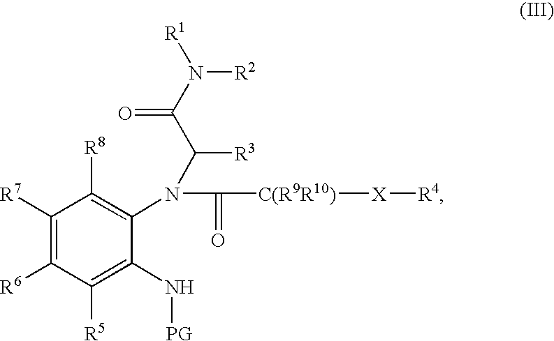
C1([R7])=C([R6])C([R5])=C(N[PG])C(N(C(=O)[C(R9R10)][X][R4])C(C(=O)N([R2])[R1])[R3])=C1[R8]
